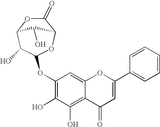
C1(OC2C(O)C3OC(=O)C(O2)C3O)=C(O)C(O)=C2C(=C1)OC(C1=CC=CC=C1)=CC2=O
